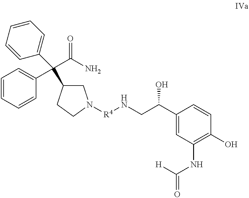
C1C(C(C(=O)N)(C2=CC=CC=C2)C2=CC=CC=C2)CCN1[R4]NCC(C1=CC(NC([H])=O)=C(O)C=C1)O
